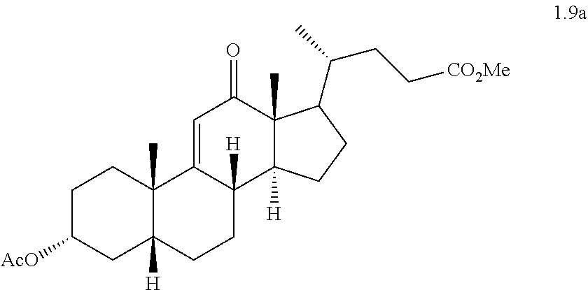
C1C([AcO])CC2([H])C(C)(C1)C1=CC(=O)C3(C)C([H])(C1([H])CC2)CCC3C(CC[CO2Me])C
